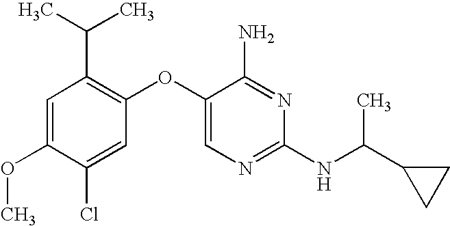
C1=C(OC)C(Cl)=CC(OC2=CN=C(NC(C3CC3)C)N=C2N)=C1C(C)C
